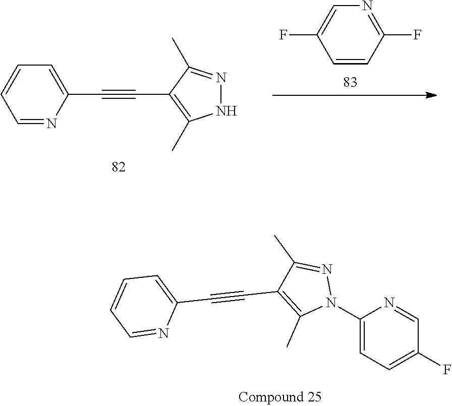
N1(C2=CC=C(F)C=N2)N=C(C)C(C#CC2=CC=CC=N2)=C1C.N1N=C(C)C(C#CC2=CC=CC=N2)=C1C.C1=CC(F)=NC=C1F
